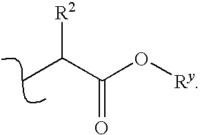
C(O[Ry])(=O)C([R2])C
